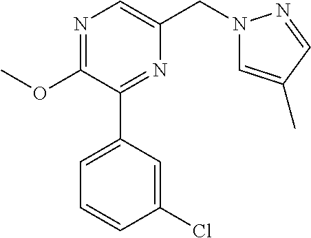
N1=C(OC)C(C2=CC=CC(Cl)=C2)=NC(CN2C=C(C)C=N2)=C1
